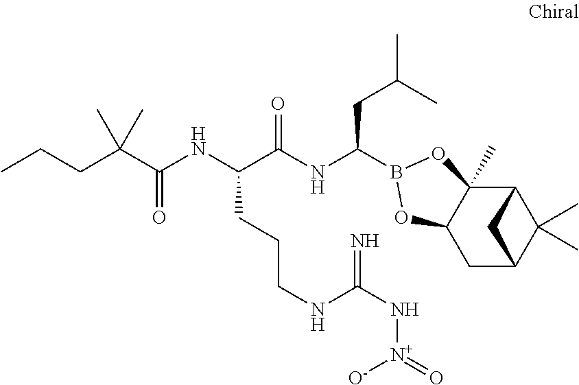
C12C3(C)C(CC(C1(C)C)C2)OB(C(NC(C(NC(=O)C(CCC)(C)C)CCCNC(N[N+]([O-])=O)=N)=O)CC(C)C)O3
